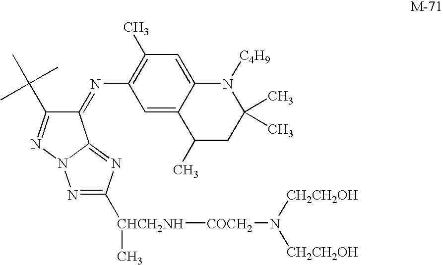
C1(=NC2=C(C)C=C3C(=C2)C(C)CC(C)(C)N3[C4H9])C(C(C)(C)C)=NN2C1=NC([CHCH2NH](C)[COCH2]N([CH2CH2OH])[CH2CH2OH])=N2
